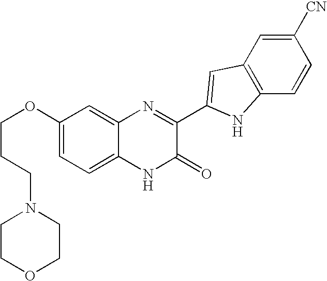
C1=C2C(=CC(OCCCN3CCOCC3)=C1)N=C(C1=CC3=C(C=CC([CN])=C3)N1)C(=O)N2
